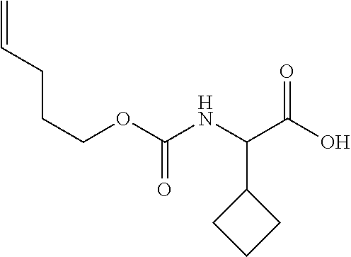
C=CCCCOC(NC(C(O)=O)C1CCC1)=O
